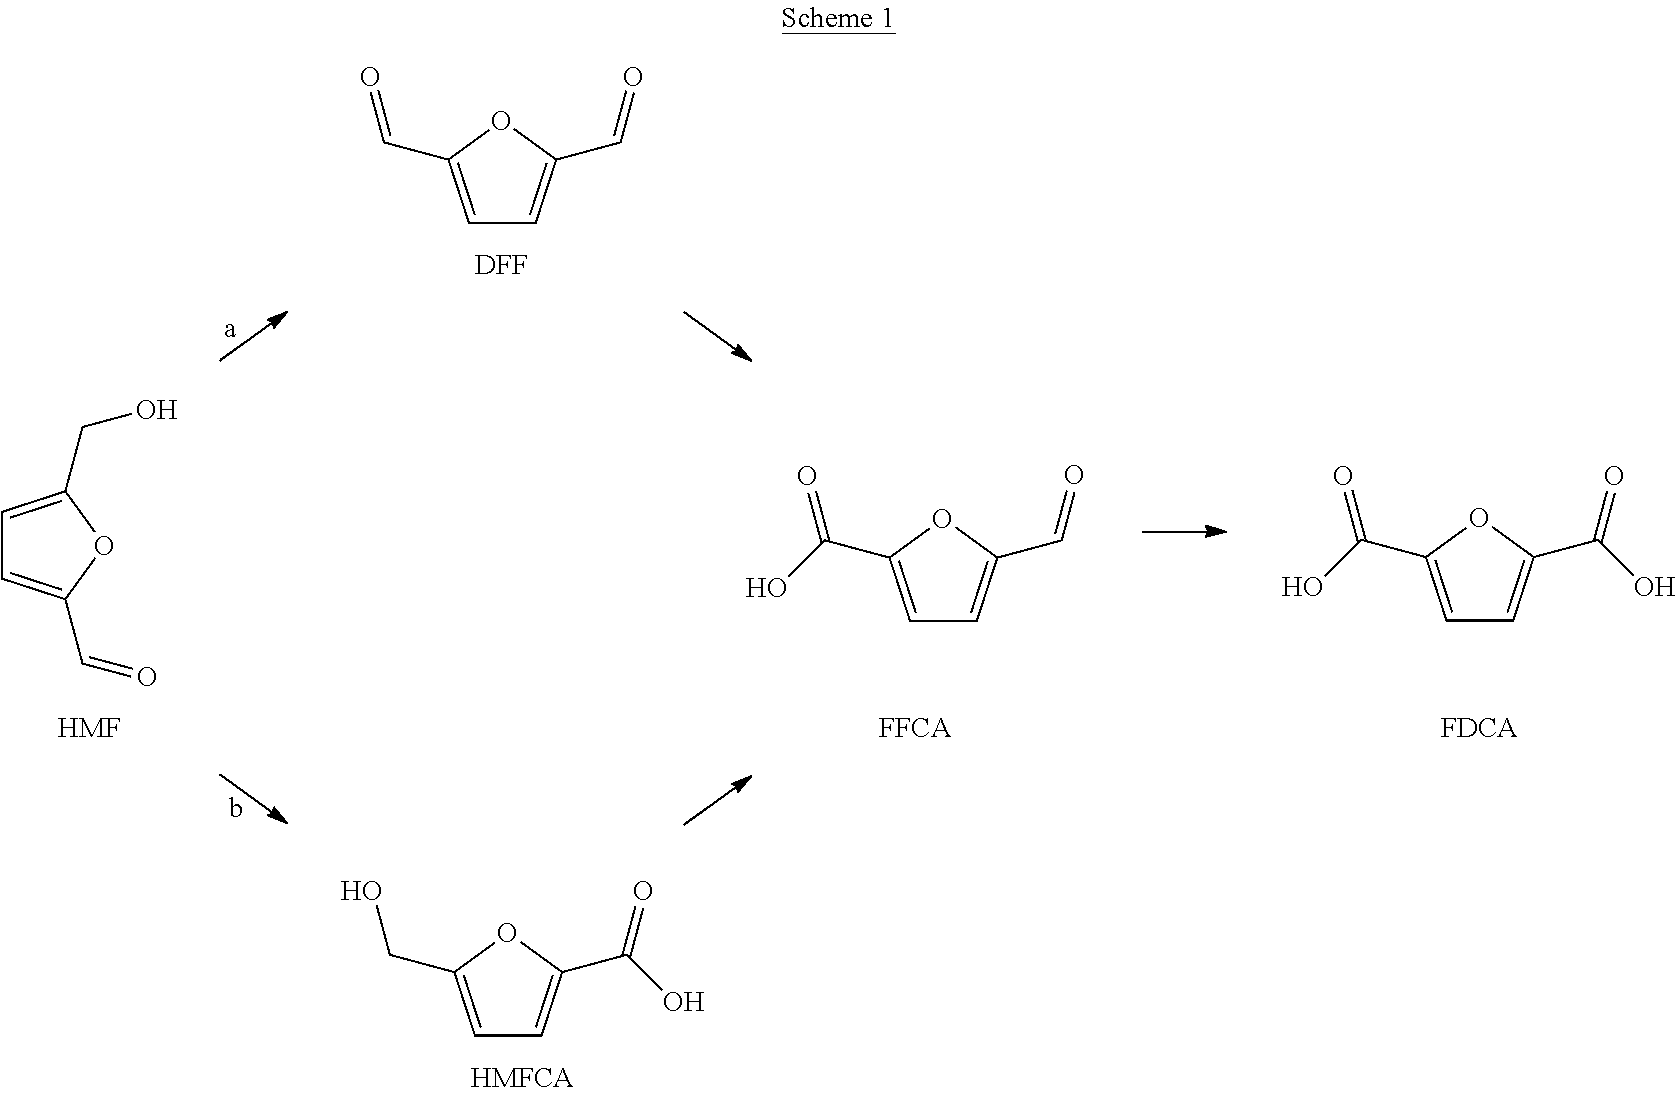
C1=C(C=O)OC(C=O)=C1.[DFF].C1=C(C(=O)O)OC(C=O)=C1.C1=C(CO)OC(C=O)=C1.C1=C(C(=O)O)OC(C(=O)O)=C1.[HMF].[FFCA].C1=C(CO)OC(C(=O)O)=C1
